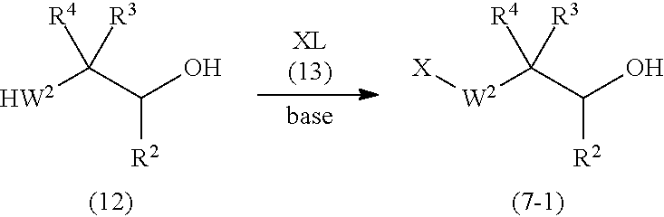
[W2](C(C(O)[R2])([R4])[R3])[X].[HW2]C(C(O)[R2])([R4])[R3]
